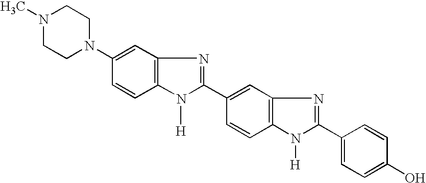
N1(C)CCN(C2=CC3=C(C=C2)N([H])C(C2=CC4=C(C=C2)N([H])C(C2=CC=C(O)C=C2)=N4)=N3)CC1
